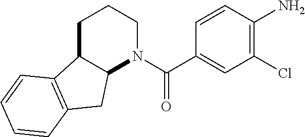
C1C2C(N(C(=O)C3=CC(Cl)=C(N)C=C3)CC1)CC1=C2C=CC=C1
